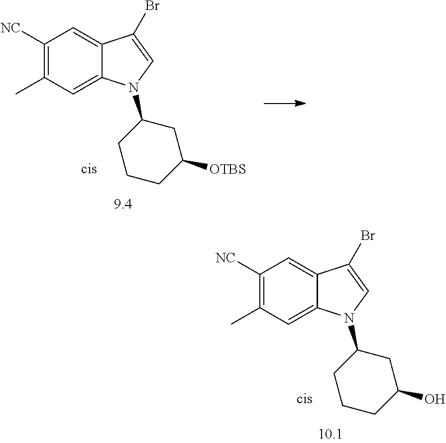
C1([NC])=C(C)C=C2C(=C1)C(Br)=CN2C1CCCC([OTBS])C1.C1([NC])=C(C)C=C2C(=C1)C(Br)=CN2C1CCCC(O)C1
